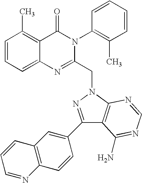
C1=CC=C2C(=C1C)C(=O)N(C1=C(C)C=CC=C1)C(CN1N=C(C3=CC4=C(C=C3)N=CC=C4)C3=C1N=CN=C3N)=N2
